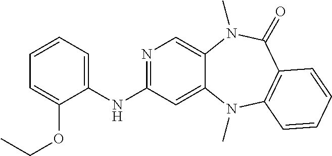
C1=CC=C(NC2=NC=C3C(=C2)N(C)C2=C(C(=O)N3C)C=CC=C2)C(OCC)=C1
